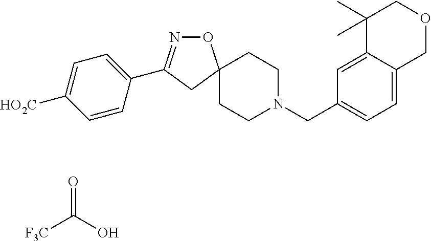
O=C(O)[F3C].O1N=C(C2=CC=C([HO2C])C=C2)CC12CCN(CC1=CC=C3C(=C1)C(C)(C)COC3)CC2
